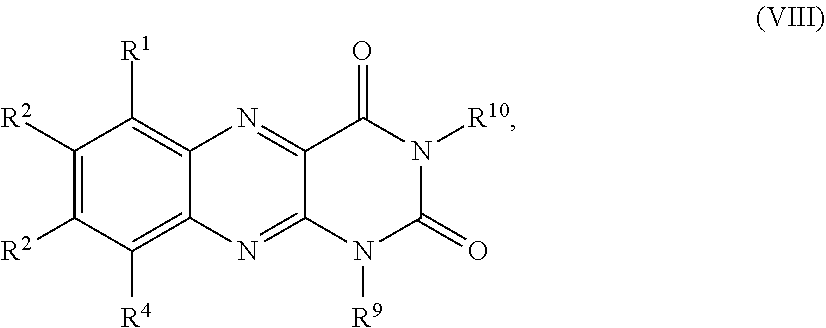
C1([R2])=C([R2])C([R4])=C2C(=C1[R1])N=C1C(=N2)N([R9])C(=O)N([R10])C1=O
